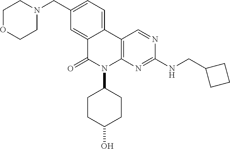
C12=CC=C(CN3CCOCC3)C=C1C(=O)N(C1CCC(O)CC1)C1=C2C=NC(NCC2CCC2)=N1
